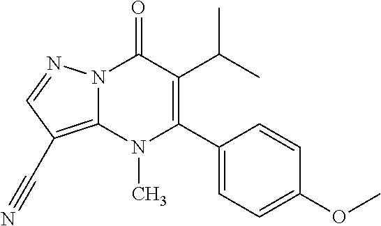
N12C(=C(C#N)C=N1)N(C)C(C1=CC=C(OC)C=C1)=C(C(C)C)C2=O
